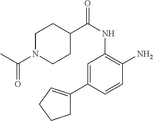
C1=C(C2=CCCC2)C=CC(N)=C1NC(C1CCN(C(C)=O)CC1)=O
